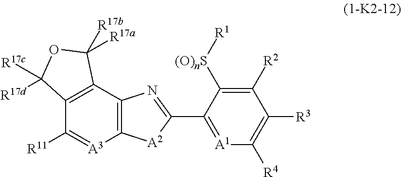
C12=C(C3=C([A3]=C1[R11])[A2]C(C1=[A1]C([R4])=C([R3])C([R2])=C1[(O)nS][R1])=N3)C([R17a])([R17b])OC2([R17c])[R17d]
